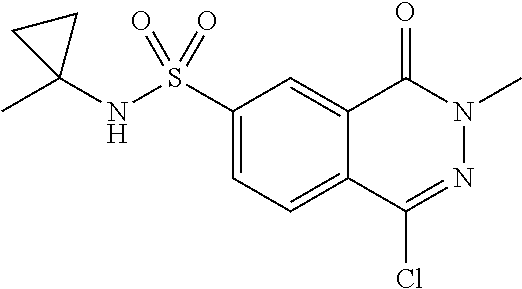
C1(S(NC2(C)CC2)(=O)=O)=CC=C2C(=C1)C(=O)N(C)N=C2Cl
